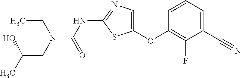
C1=CC=C(C#N)C(F)=C1OC1=CN=C(NC(=O)N(CC(C)O)CC)S1
